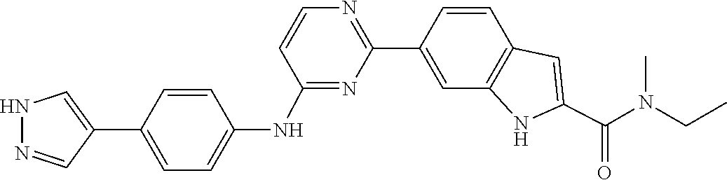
C1=CC2=C(C=C1C1=NC=CC(NC3=CC=C(C4=CNN=C4)C=C3)=N1)NC(C(N(CC)C)=O)=C2
